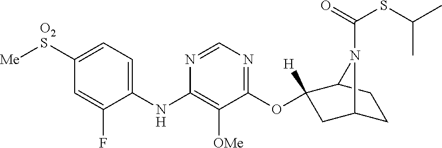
C1(NC2=C([OMe])C(OC3([H])CC4CCC3N4C(=O)SC(C)C)=NC=N2)=CC=C([O2S][Me])C=C1F
